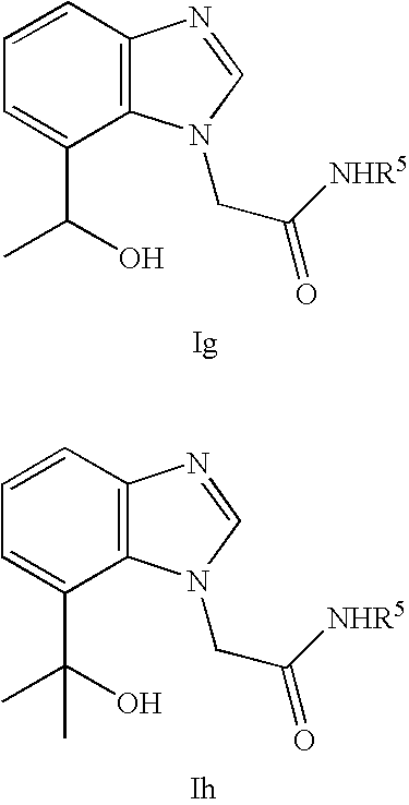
C12=C(N=CN1CC([NHR5])=O)C=CC=C2C(C)O.C12=C(N=CN1CC([NHR5])=O)C=CC=C2C(C)(O)C.[Ih].[Ig]
